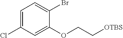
C1=C(Cl)C=C(OCC[OTBS])C(Br)=C1
